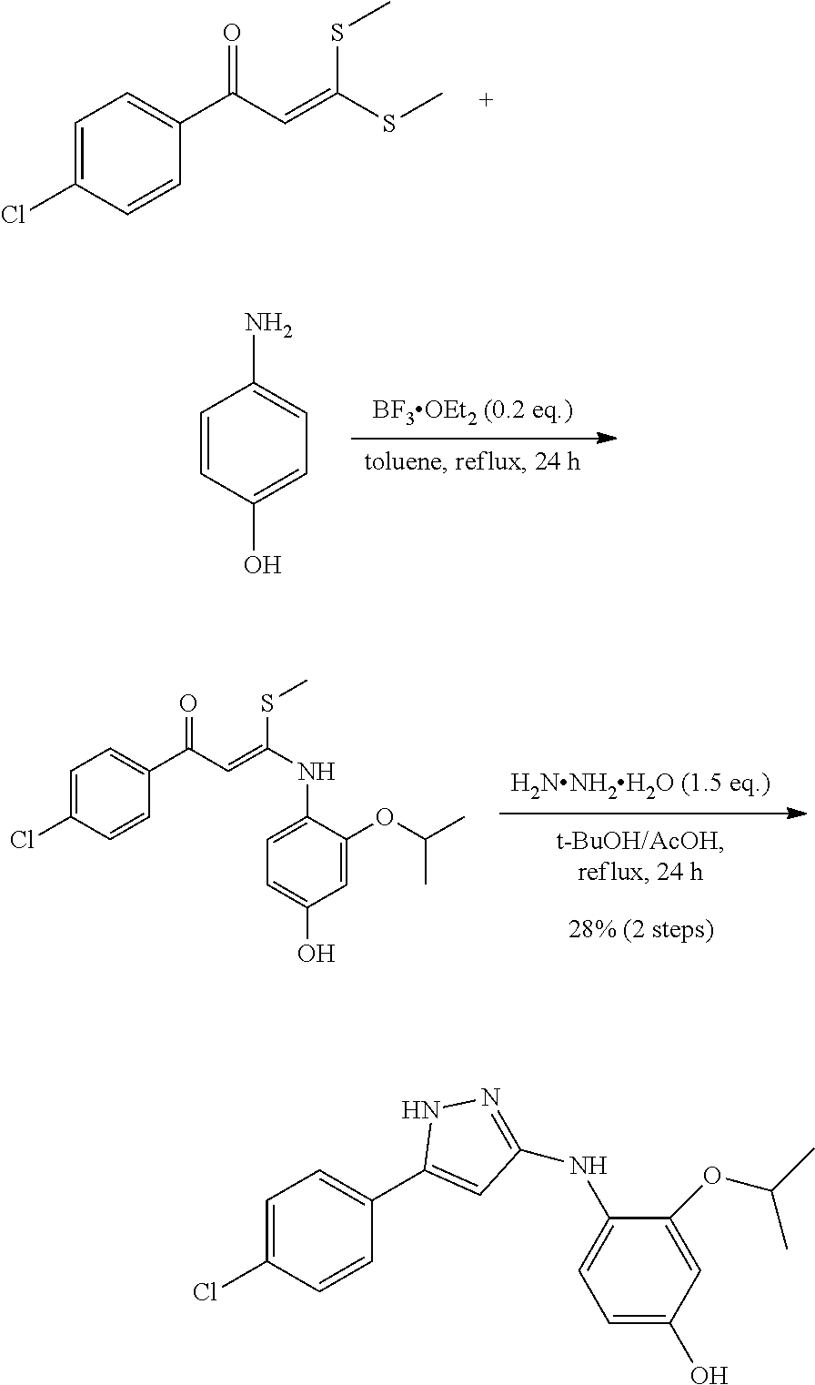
C1=C(Cl)C=CC(C(C=C(SC)SC)=O)=C1.C1=CC(O)=CC=C1N.C1=C(Cl)C=CC(C(C=C(NC2=CC=C(O)C=C2OC(C)C)SC)=O)=C1.C1=C(Cl)C=CC(C2=CC(NC3=CC=C(O)C=C3OC(C)C)=NN2)=C1
